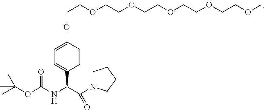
C1N(C(C(NC(OC(C)(C)C)=O)C2=CC=C(OCCOCCOCCOCCOCCOC)C=C2)=O)CCC1
